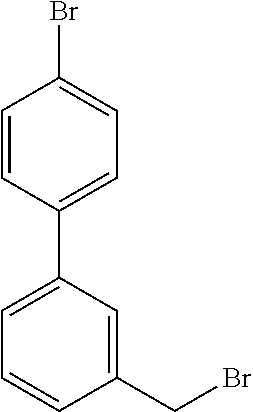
C1=C(C2=CC=C(Br)C=C2)C=C(CBr)C=C1
